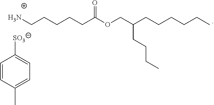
NCCCCCC(OCC(CCCC)CCCCCC)=O.C1=CC(C)=CC=C1[SO3]
